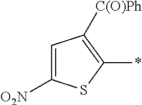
C1([O2N])=CC([C(O)Ph])=C(*)S1
